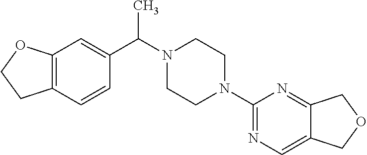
C12=C(C=C(C(N3CCN(C4=NC=C5C(=N4)COC5)CC3)C)C=C1)OCC2
